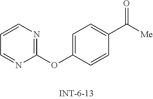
C1=CN=C(OC2=CC=C(C([Me])=O)C=C2)N=C1
